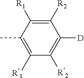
C1([R1])=C(C)C([R1])=C([R2])C([D])=C1[R2]
